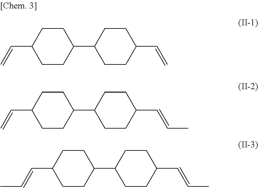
C(C1CCC(C2CCC(C=C)CC2)CC1)=C.C1(C=CC)CCC(C2CCC(C=CC)CC2)CC1.C1(C=C)CCC(C2CCC(C=CC)CC2)CC1
